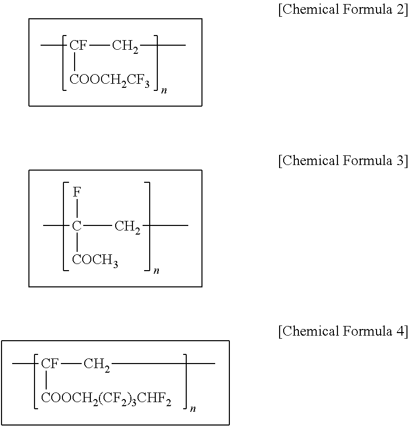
C[CF](CC)[COOCH2CF3].CC(CC)([COCH3])F.C[CF](CC)[COOCH2(CF2)3CHF2]
